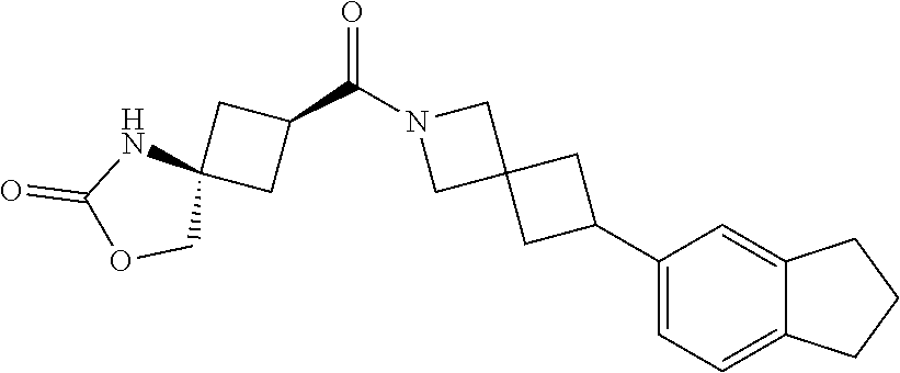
C1(C2CC3(C2)CN(C(C2CC4(C2)NC(=O)OC4)=O)C3)=CC=C2C(=C1)CCC2
